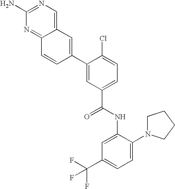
C12=NC(N)=NC=C1C=C(C1=CC(C(=O)NC3=CC(C(F)(F)F)=CC=C3N3CCCC3)=CC=C1Cl)C=C2
